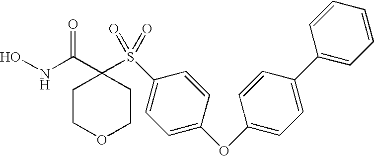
N(C(C1(S(C2=CC=C(OC3=CC=C(C4=CC=CC=C4)C=C3)C=C2)(=O)=O)CCOCC1)=O)O
